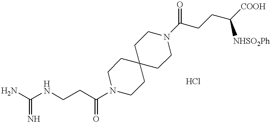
C(=N)(NCCC(=O)N1CCC2(CC1)CCN(C(CCC([COOH])[NHSO2Ph])=O)CC2)N
